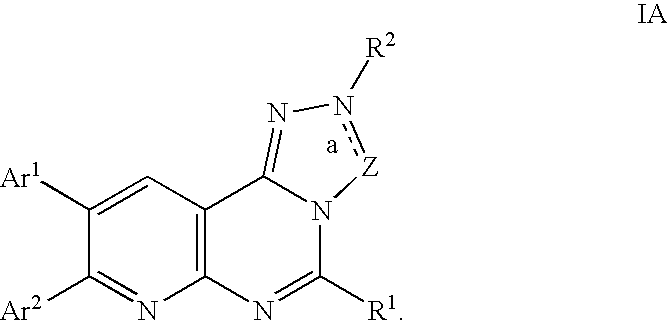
C12=C(C=C([Ar1])C([Ar2])=N1)C1=Nn([R2])[Z]N1C([R1])=N2
